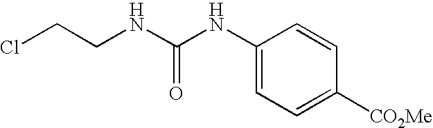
C1(NC(NCCCl)=O)=CC=C([CO2Me])C=C1
